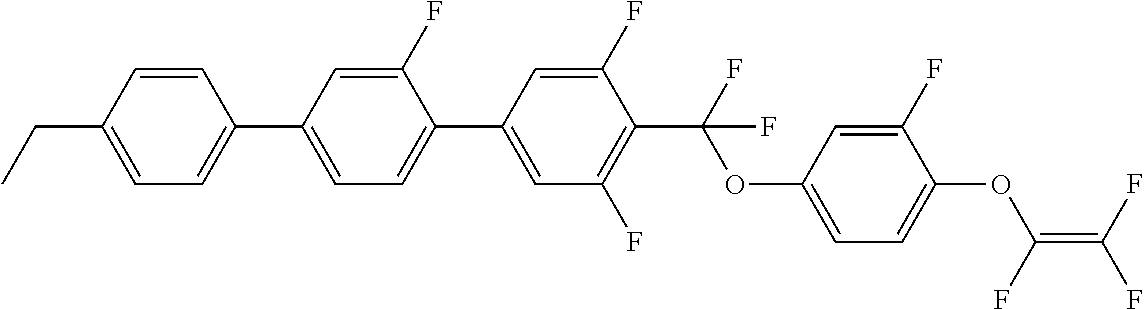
C1(C2=CC(F)=C(C(OC3=CC=C(OC(=C(F)F)F)C(F)=C3)(F)F)C(F)=C2)=CC=C(C2=CC=C(CC)C=C2)C=C1F
